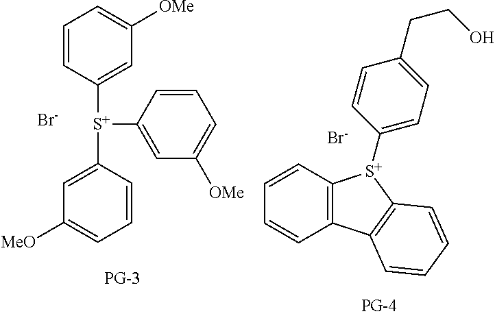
[Br-].C1=CC([S+](C2=CC([MeO])=CC=C2)C2=CC([OMe])=CC=C2)=CC([OMe])=C1.C12=C(C=CC=C1)[S+](C1=CC=C(CCO)C=C1)C1=C2C=CC=C1.[Br-]
